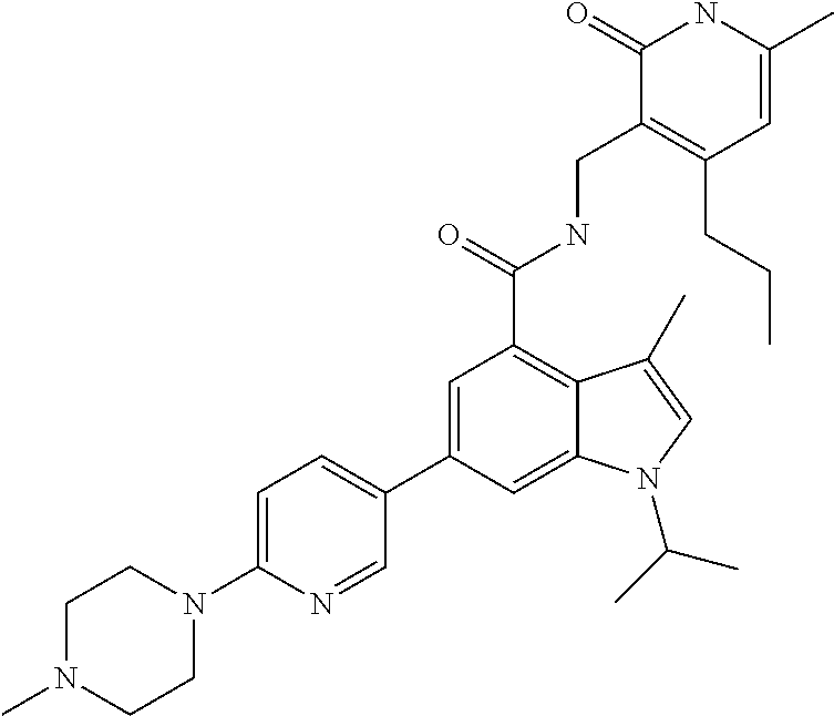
C1=C(C)NC(=O)C(CNC(C2=C3C(=CC(C4=CC=C(N5CCN(C)CC5)N=C4)=C2)N(C(C)C)C=C3C)=O)=C1CCC
